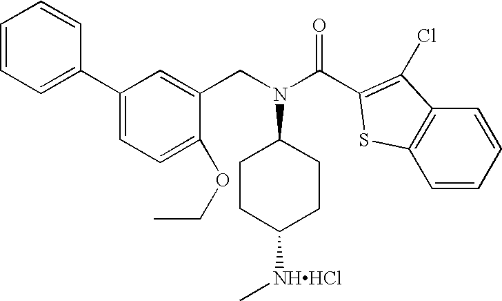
C1=CC=C(C2=CC=C(OCC)C(CN(C3CCC([NHHCl]C)CC3)C(C3=C(Cl)C4=C(S3)C=CC=C4)=O)=C2)C=C1
